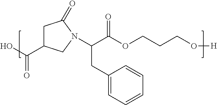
C1C(C(O)=O)CN(C(C(OCCCO[H])=O)CC2=CC=CC=C2)C1=O
